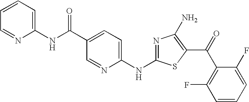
C1=C(C(=O)NC2=CC=CC=N2)C=NC(NC2=NC(N)=C(C(C3=C(F)C=CC=C3F)=O)S2)=C1
